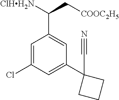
[ClHH2N]C(C[COOC2H5])C1=CC(C2(C#N)CCC2)=CC(Cl)=C1
